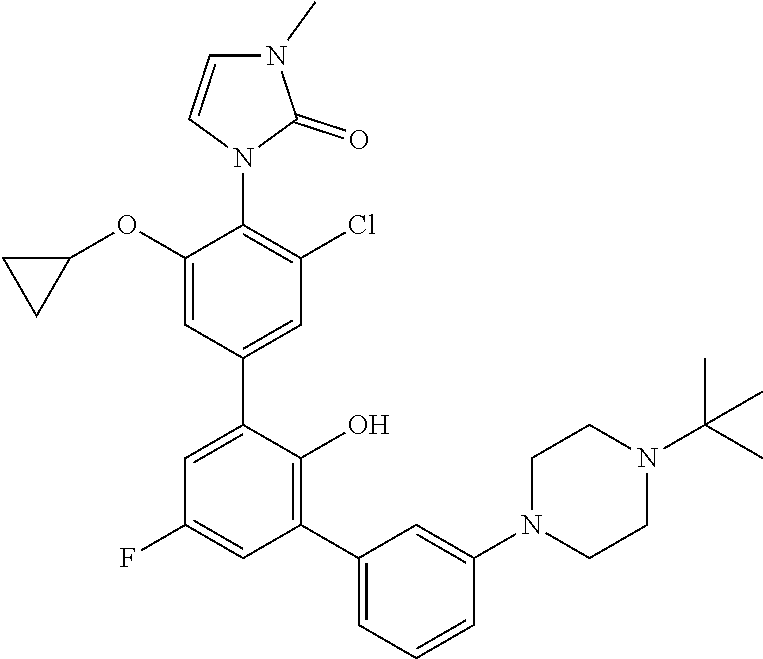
C1CN(C2=CC(C3=C(O)C(C4=CC(Cl)=C(N5C=CN(C)C5=O)C(OC5CC5)=C4)=CC(F)=C3)=CC=C2)CCN1C(C)(C)C
